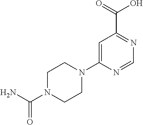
C1=C(N2CCN(C(N)=O)CC2)N=CN=C1C(=O)O
